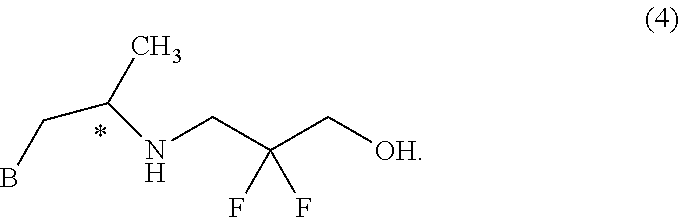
N(CC(C[OH])(F)F)C(CB)C
